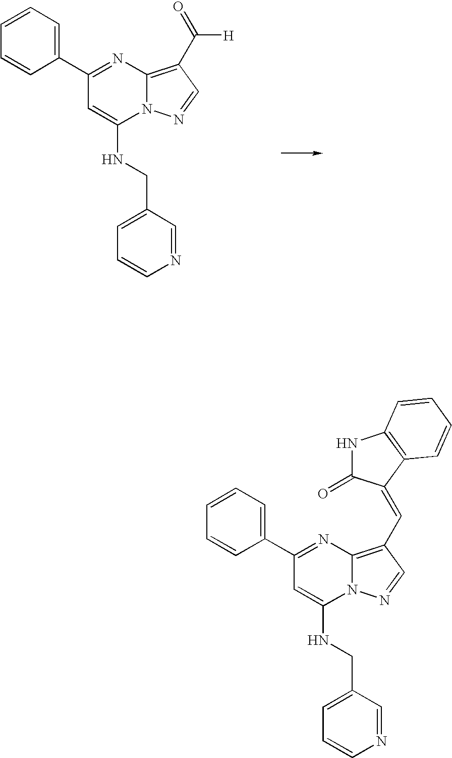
C1(C2=CC=CC=C2)=NC2=C(C([H])=O)C=NN2C(NCC2=CC=CN=C2)=C1.C1(C2=CC=CC=C2)=NC2=C(C=C3C(=O)NC4=C3C=CC=C4)C=NN2C(NCC2=CC=CN=C2)=C1
